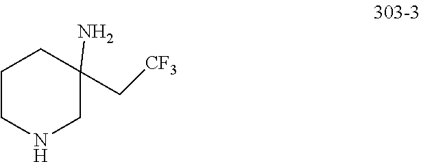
C1CNCC(N)(C[CF3])C1
